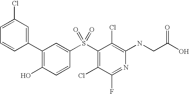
N(C1=C(Cl)C(S(C2=CC(C3=CC(Cl)=CC=C3)=C(O)C=C2)(=O)=O)=C(Cl)C(F)=N1)CC(O)=O
